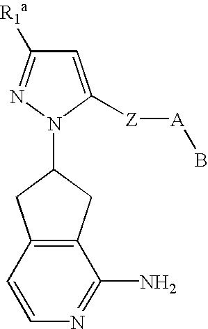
C1=C([Z][A]B)N(C2CC3=C(C2)C(N)=NC=C3)N=C1[R1a]
